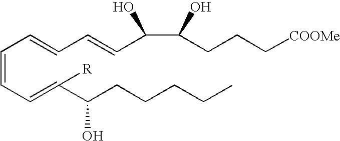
C(=CC=C(C(CCCCC)O)[R])C=CC=CC(C(CCC[COOMe])O)O
